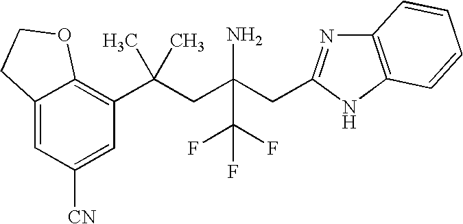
C12=CC([CN])=CC(C(CC(CC3=NC4=C(N3)C=CC=C4)(N)C(F)(F)F)(C)C)=C1OCC2
